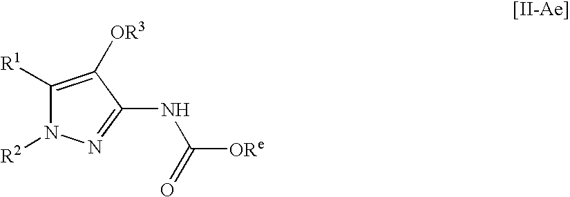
C1([R1])=C([OR3])C(NC([ORe])=O)=NN1[R2]
